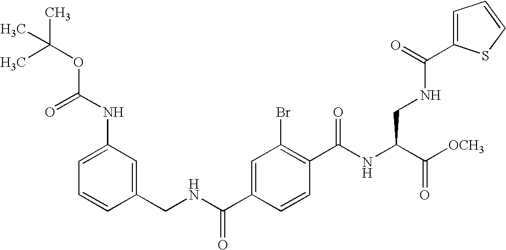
C1=C(NC(OC(C)(C)C)=O)C=C(CNC(C2=CC(Br)=C(C(NC(C([OCH3])=O)CNC(C3=CC=CS3)=O)=O)C=C2)=O)C=C1
